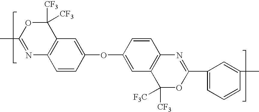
C1(OC2=CC3=C(C=C2)N=C(C2=CC=CC(C)=C2)OC3([CF3])[F3C])=CC2=C(C=C1)N=C(C)OC2([CF3])[CF3]
